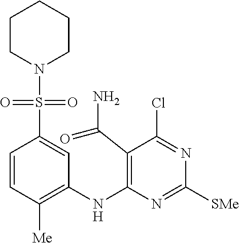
C1=CC([Me])=C(NC2=C(C(N)=O)C(Cl)=NC([SMe])=N2)C=C1S(=O)(=O)N1CCCCC1
